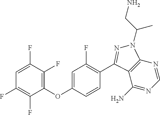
C1=C(F)C(F)=C(OC2=CC(F)=C(C3=NN(C(CN)C)C4=C3C(N)=NC=N4)C=C2)C(F)=C1F
